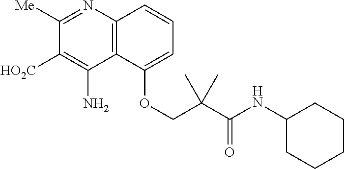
C12=C(C(OCC(C(NC3CCCCC3)=O)(C)C)=CC=C1)C(N)=C([HO2C])C([Me])=N2
